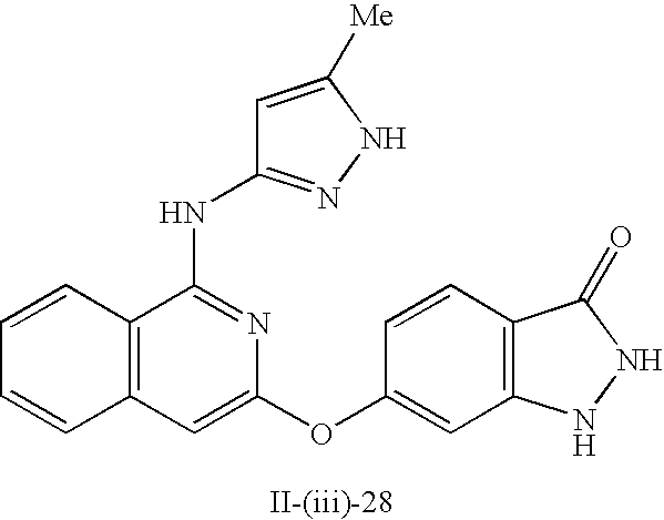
C12=C(C=C(OC3=CC4=C(C=C3)C(=O)NN4)N=C1NC1=NNC([Me])=C1)C=CC=C2
